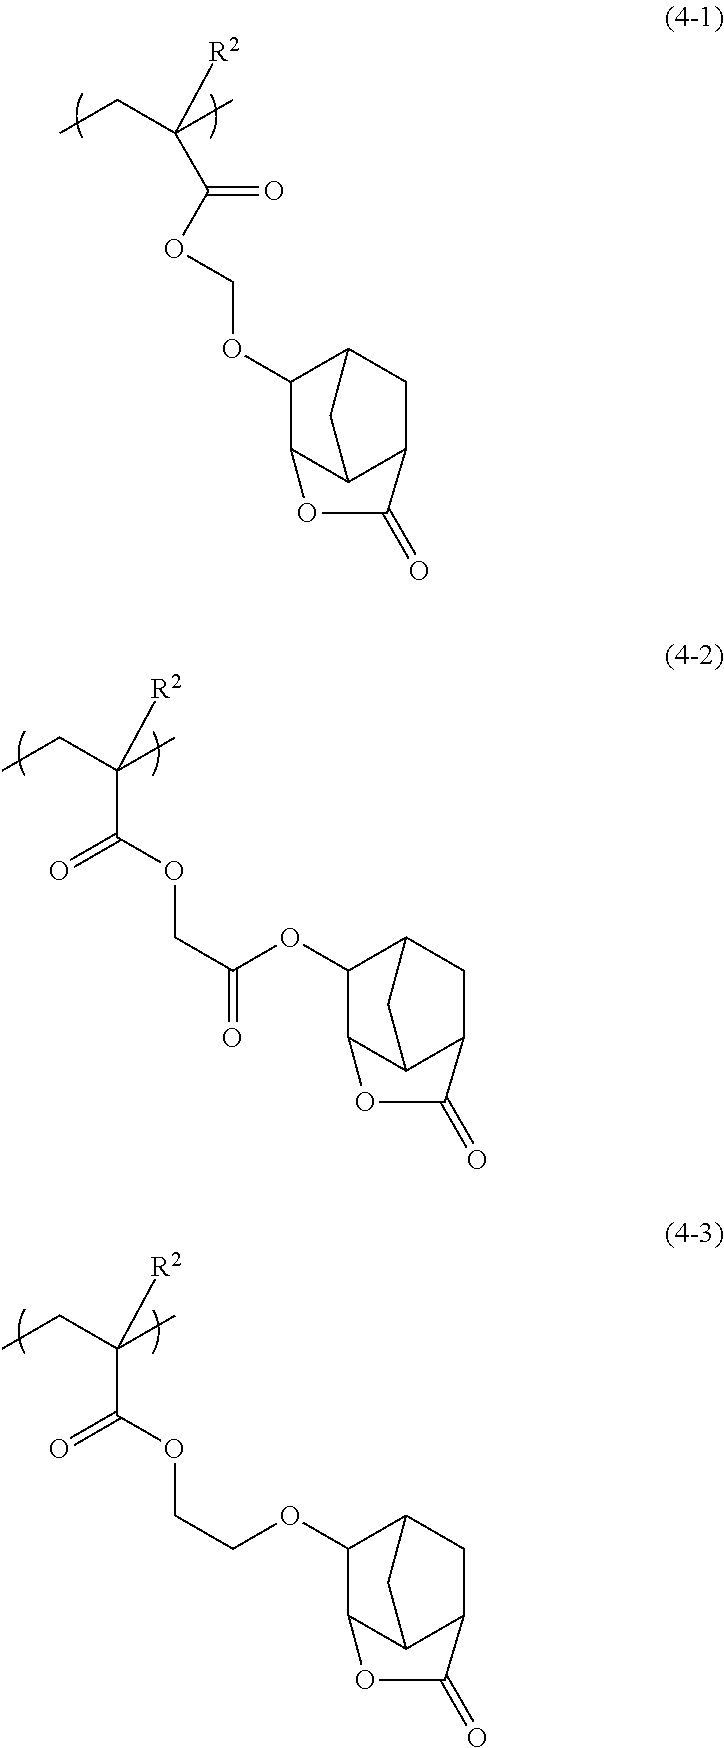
CCC(C)([R2])C(OCOC1C2CC3C(C1OC3=O)C2)=O.CCC(C)([R2])C(OCC(OC1C2CC3C(C1OC3=O)C2)=O)=O.CCC(C)([R2])C(OCCOC1C2CC3C(C1OC3=O)C2)=O
